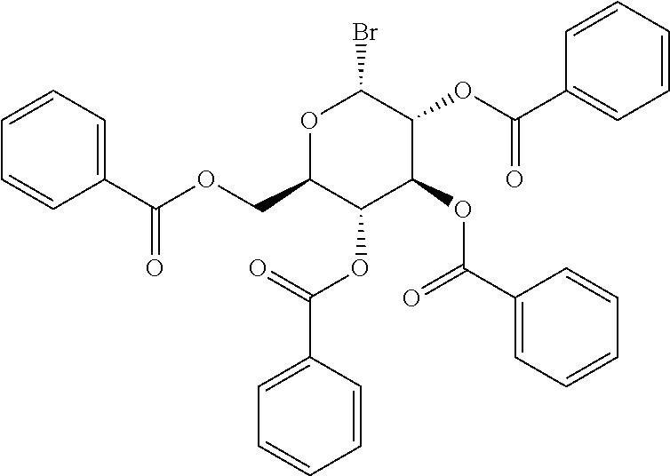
O1C(COC(=O)C2=CC=CC=C2)C(OC(=O)C2=CC=CC=C2)C(OC(=O)C2=CC=CC=C2)C(OC(=O)C2=CC=CC=C2)C1Br
